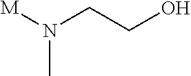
[M]N(C)CCO
